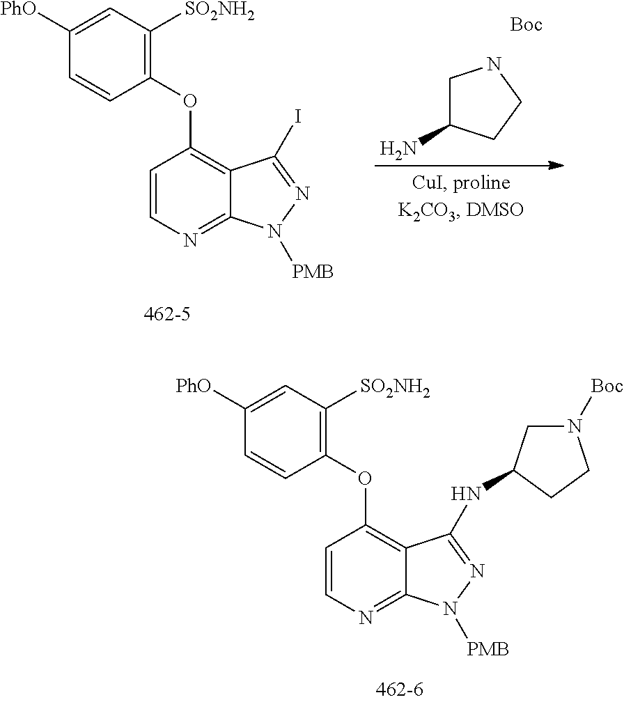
C1=CN=C2C(=C1OC1=C([SO2NH2])C=C([PhO])C=C1)C(I)=NN2[PMB].C1C(N)CCN1.[Boc].C1(OC2=C3C(=NC=C2)N([PMB])N=C3NC2CN([Boc])CC2)=C([SO2NH2])C=C([PhO])C=C1
